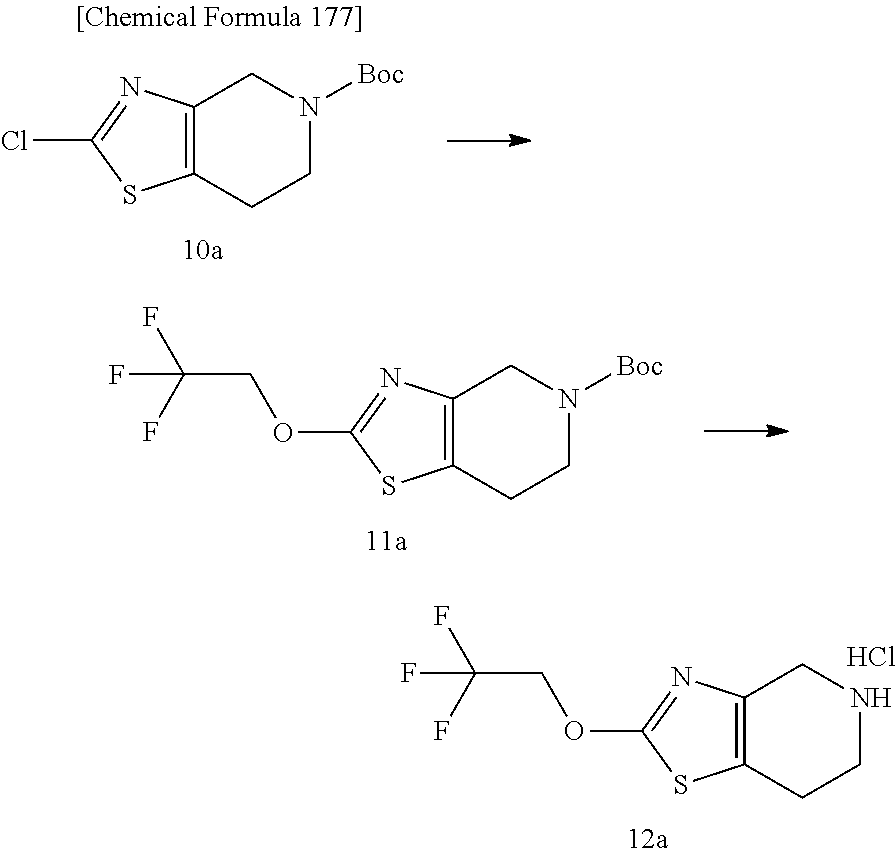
FC(COC1=NC2=C(S1)CCN([Boc])C2)(F)F.FC(COC1=NC2=C(S1)CCNC2)(F)F.Cl.S1C(Cl)=NC2=C1CCN([Boc])C2
